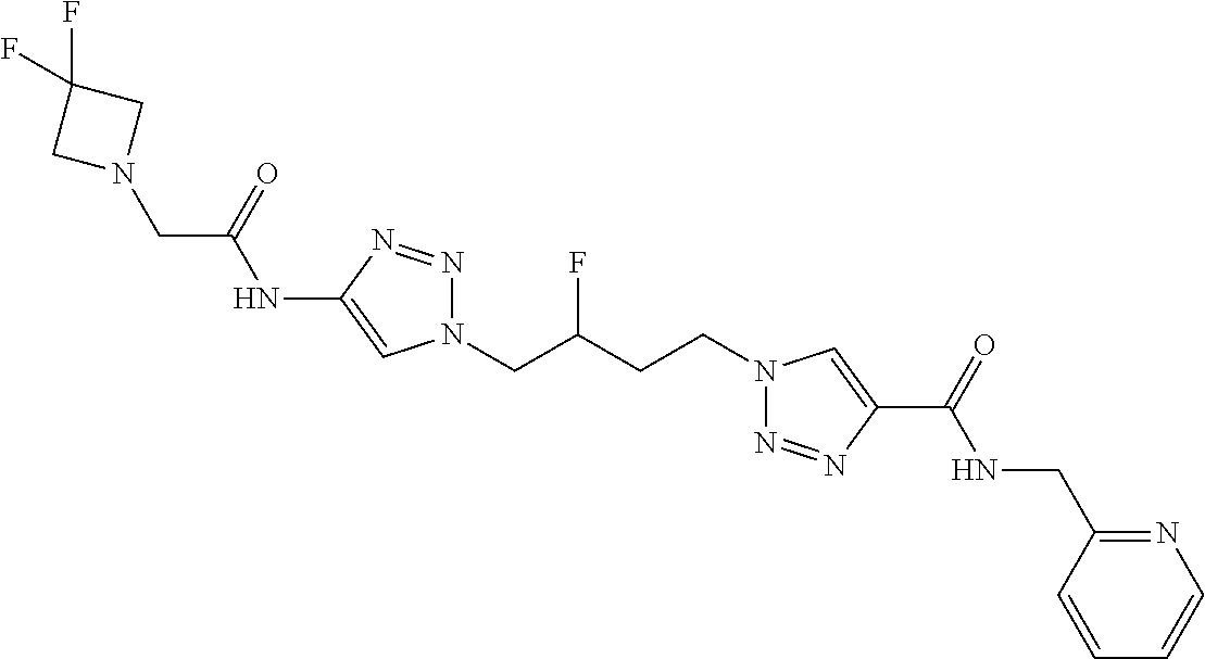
C1(NC(CN2CC(F)(F)C2)=O)=CN(CC(CCN2N=NC(C(=O)NCC3=NC=CC=C3)=C2)F)N=N1
